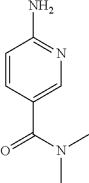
C1=CC(C(N(C)C)=O)=CN=C1N
